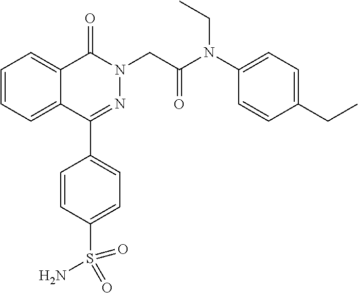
C1=CC=C2C(=C1)C(=O)N(CC(=O)N(C1=CC=C(CC)C=C1)CC)N=C2C1=CC=C(S(N)(=O)=O)C=C1
